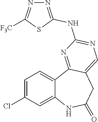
C12=CC(Cl)=CC=C1C1=NC(NC3=NN=C([F3C])S3)=NC=C1CC(=O)N2
